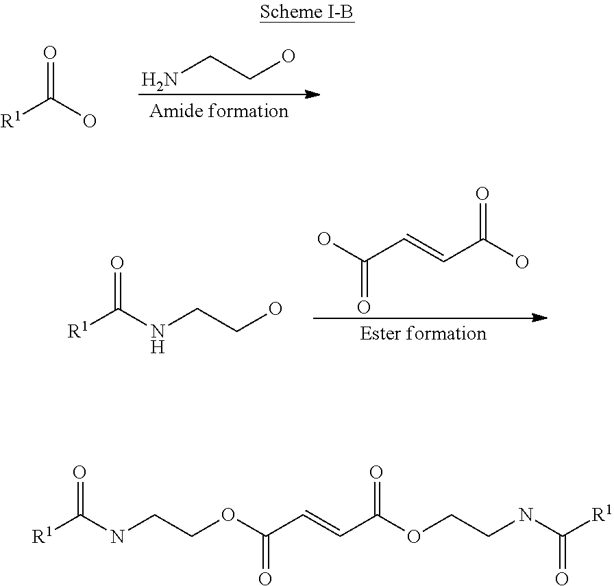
OC(=O)C=CC(O)=O.[R1]C(NCCO)=O.[R1]C(O)=O.NCCO.C(NCCOC(C=CC(OCCNC(=O)[R1])=O)=O)([R1])=O
